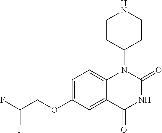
C1=C(OCC(F)F)C=C2C(=C1)N(C1CCNCC1)C(=O)NC2=O
